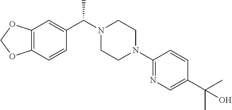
C12=C(C=CC(C(N3CCN(C4=NC=C(C(C)(C)O)C=C4)CC3)C)=C1)OCO2
